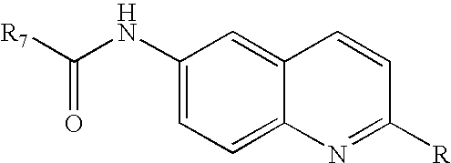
O=C([R7])NC1=CC=C2C(=C1)C=CC([R])=N2
